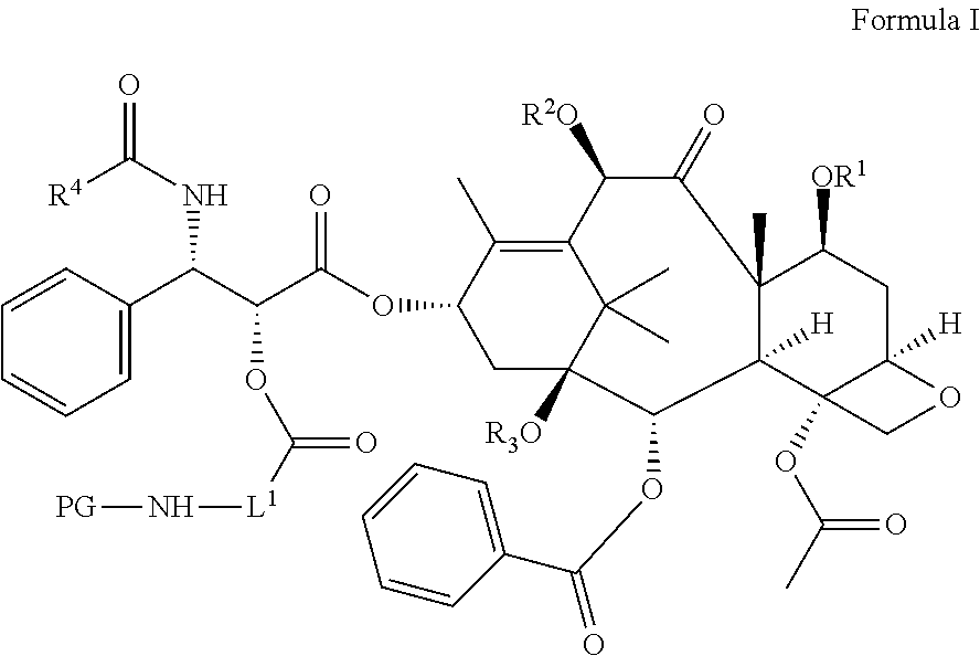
C1=C(C(C(OC(=O)[L1]N[PG])C(=O)OC2CC3([R3O])C(C)(C)C(=C2C)C([R2O])C(=O)C2(C)C([H])(C4(OC(=O)C)C([H])(CC2[OR1])OC4)C3OC(C2=CC=CC=C2)=O)NC([R4])=O)C=CC=C1
